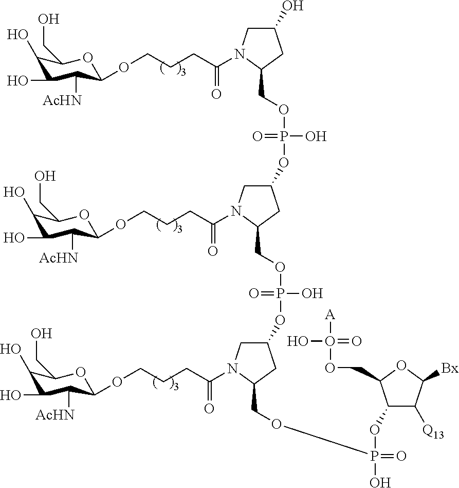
C1(O)C(O)C([AcHN])C(OCCCC(=O)N2CC(O)CC2COP(O)(=O)OC2CN(C(CCCOC3C([AcHN])C(O)C(O)C(CO)O3)=O)C(COP(O)(=O)OC3CN(C(CCCOC4C([AcHN])C(O)C(O)C(CO)O4)=O)C(COP(O)(=O)OC4C([Q13])C([Bx])OC4COO([A])(=O)O)C3)C2)OC1CO
